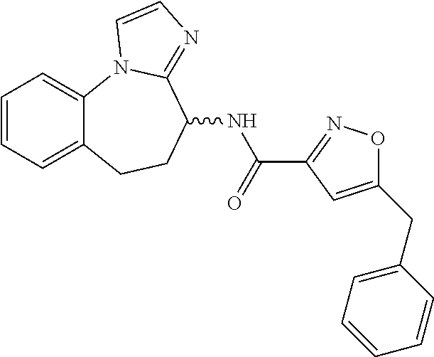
C1=CC=C2C(=C1)N1C(=NC=C1)C(NC(=O)C1=NOC(CC3=CC=CC=C3)=C1)CC2
